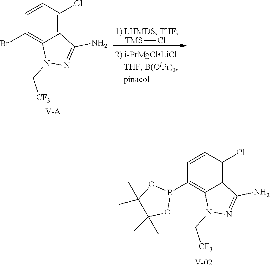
C1(B2OC(C)(C)C(C)(C)O2)=C2C(=C(Cl)C=C1)C(N)=NN2C[CF3].C1(Br)=C2C(=C(Cl)C=C1)C(N)=NN2C[CF3].[V-A].[TMS]Cl
